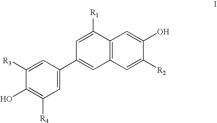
C1=C(C2=CC3=C(C([R1])=C2)C=C(O)C([R2])=C3)C=C([R3])C(O)=C1[R4]
